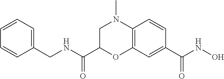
C(C1OC2=C(N(C)C1)C=CC(C(NO)=O)=C2)(=O)NCC1=CC=CC=C1
